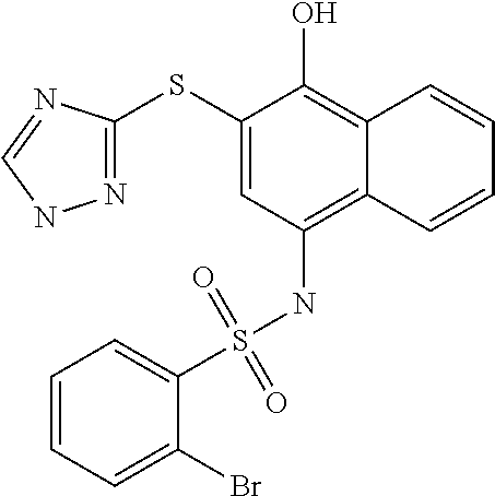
C1(SC2=NNC=N2)=CC(NS(C2=CC=CC=C2Br)(=O)=O)=C2C(=C1O)C=CC=C2
